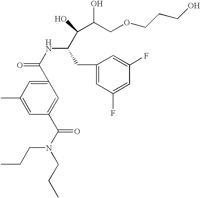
C1(C(NC(C(C(O)COCCCO)O)CC2=CC(F)=CC(F)=C2)=O)=CC(C)=CC(C(N(CCC)CCC)=O)=C1
